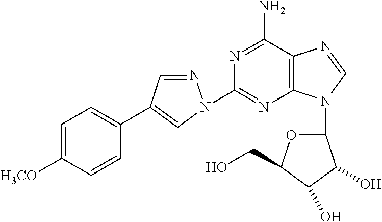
C1=NN(C2=NC3=C(C(N)=N2)N=CN3C2OC(CO)C(O)C2O)C=C1C1=CC=C([H3CO])C=C1
